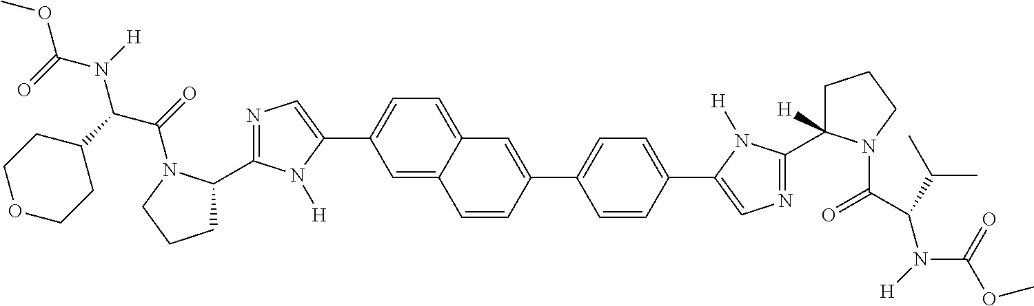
COC(=O)N(C(C1CCOCC1)C(=O)N1C(C2=NC=C(C3=CC=C4C(=C3)C=CC(C3=CC=C(C5=CN=C(C6([H])CCCN6C(C(N([H])C(=O)OC)C(C)C)=O)N5[H])C=C3)=C4)N2[H])CCC1)[H]
